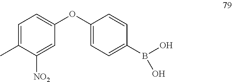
C1(OC2=CC=C(B(O)O)C=C2)=CC=C(C)C([NO2])=C1
